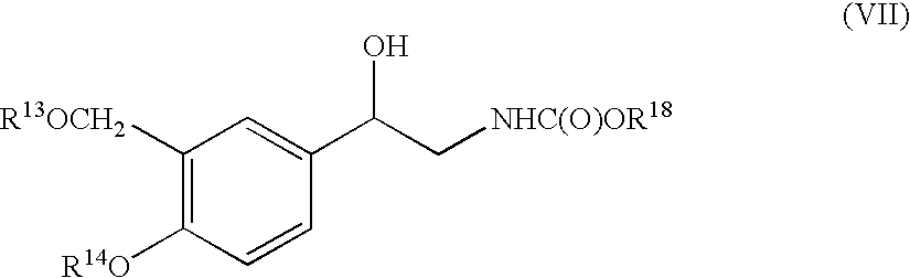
C1([R13OCH2])=C([R14O])C=CC(C(O)C[NHC(O)OR18])=C1
